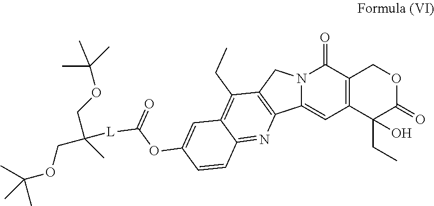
C12=C(C(=O)N3C(=C1)C1=C(C3)C(CC)=C3C(=N1)C=CC(OC([L]C(COC(C)(C)C)(COC(C)(C)C)C)=O)=C3)COC(=O)C2(CC)O
